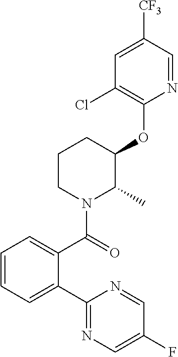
C1(C2=CC=CC=C2C(=O)N2C(C)C(OC3=C(Cl)C=C([CF3])C=N3)CCC2)=NC=C(F)C=N1
